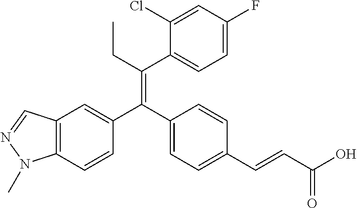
C12=C(C=CC(C(C3=CC=C(C=CC(O)=O)C=C3)=C(CC)C3=CC=C(F)C=C3Cl)=C1)N(C)N=C2
